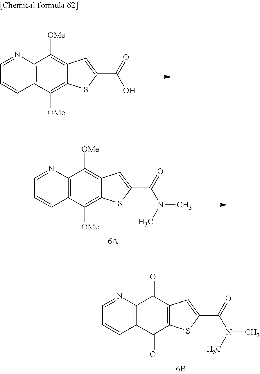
C12=C(C([OMe])=C3C(=C1[OMe])C=C(C(=O)O)S3)C=CC=N2.C12=C(C([OMe])=C3C(=C1[OMe])C=C(C(=O)N(C)C)S3)C=CC=N2.C12=C(C(=O)C3=C(C1=O)C=C(C(=O)N(C)C)S3)C=CC=N2
